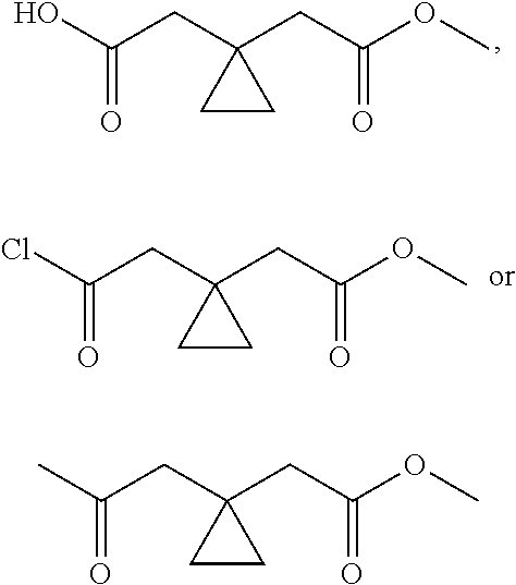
C(=O)(O)CC1(CC(OC)=O)CC1.C(=O)(Cl)CC1(CC(OC)=O)CC1.C(=O)(C)CC1(CC(OC)=O)CC1
